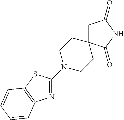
C1(N2CCC3(CC2)CC(=O)NC3=O)=NC2=C(S1)C=CC=C2
